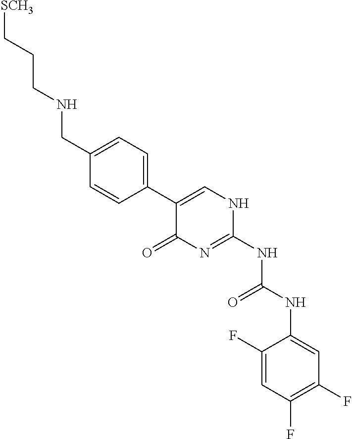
[SCH3]CCCNCC1=CC=C(C2=CNC(NC(=O)NC3=CC(F)=C(F)C=C3F)=NC2=O)C=C1
